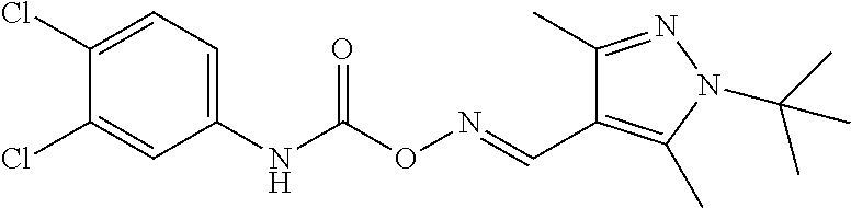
C1(C)=NN(C(C)(C)C)C(C)=C1C=NOC(NC1=CC=C(Cl)C(Cl)=C1)=O
